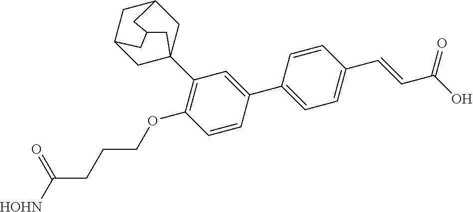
C1C2CC3(C4=C(OCCCC([HOHN])=O)C=CC(C5=CC=C(C=CC(O)=O)C=C5)=C4)CC1CC(C2)C3
